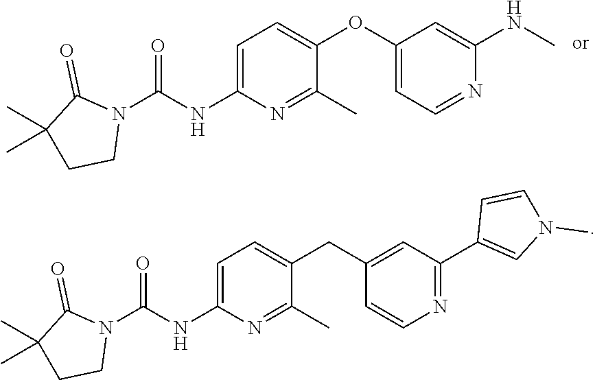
C1=C(NC(N2C(=O)C(C)(C)CC2)=O)N=C(C)C(OC2=CC=NC(NC)=C2)=C1.C1=C(NC(N2C(=O)C(C)(C)CC2)=O)N=C(C)C(CC2=CC(C3=CN(C)C=C3)=NC=C2)=C1
